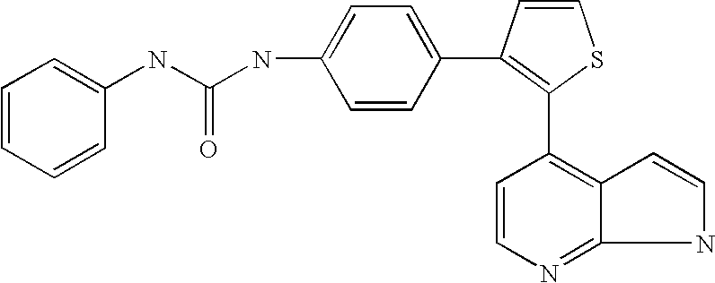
C1=CC=CC(NC(NC2=CC=C(C3=C(C4=C5C=CNC5=NC=C4)SC=C3)C=C2)=O)=C1
